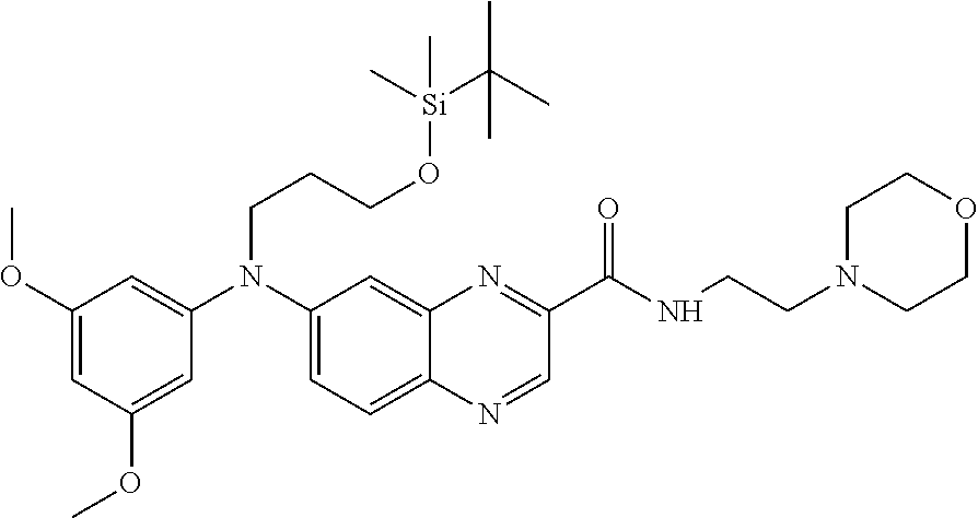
C1(OC)=CC(OC)=CC(N(C2=CC=C3C(=C2)N=C(C(=O)NCCN2CCOCC2)C=N3)CCCO[Si](C)(C(C)(C)C)C)=C1
